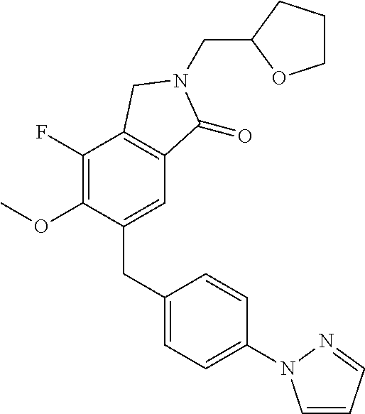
C(N1C(=O)C2=C(C(F)=C(OC)C(CC3=CC=C(N4C=CC=N4)C=C3)=C2)C1)C1OCCC1
